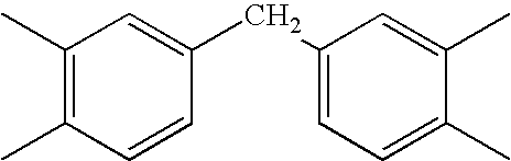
C1(C)=C(C)C=CC(CC2=CC=C(C)C(C)=C2)=C1
